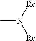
CN([Rd])[Re]
